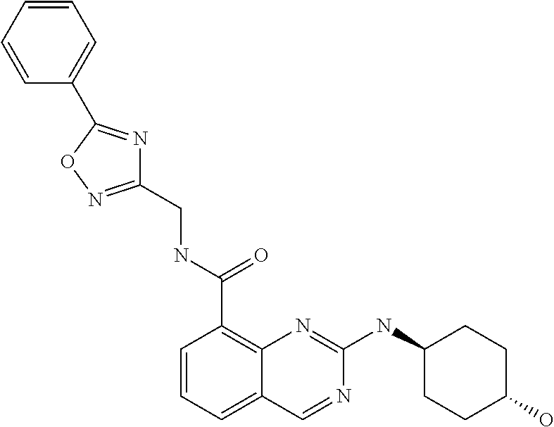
C1=CC=C2C(=C1C(NCC1=NOC(C3=CC=CC=C3)=N1)=O)N=C(NC1CCC(O)CC1)N=C2
